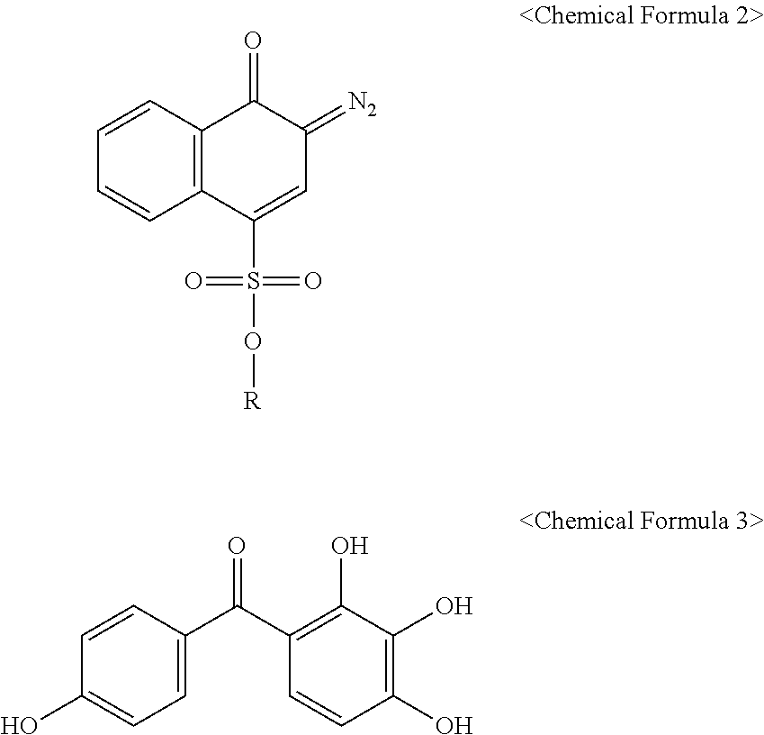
C1=CC2=C(C=C1)C(S(O[R])(=O)=O)=CC(=[N2])C2=O.C1=CC(C(C2=C(O)C(O)=C(O)C=C2)=O)=CC=C1O
